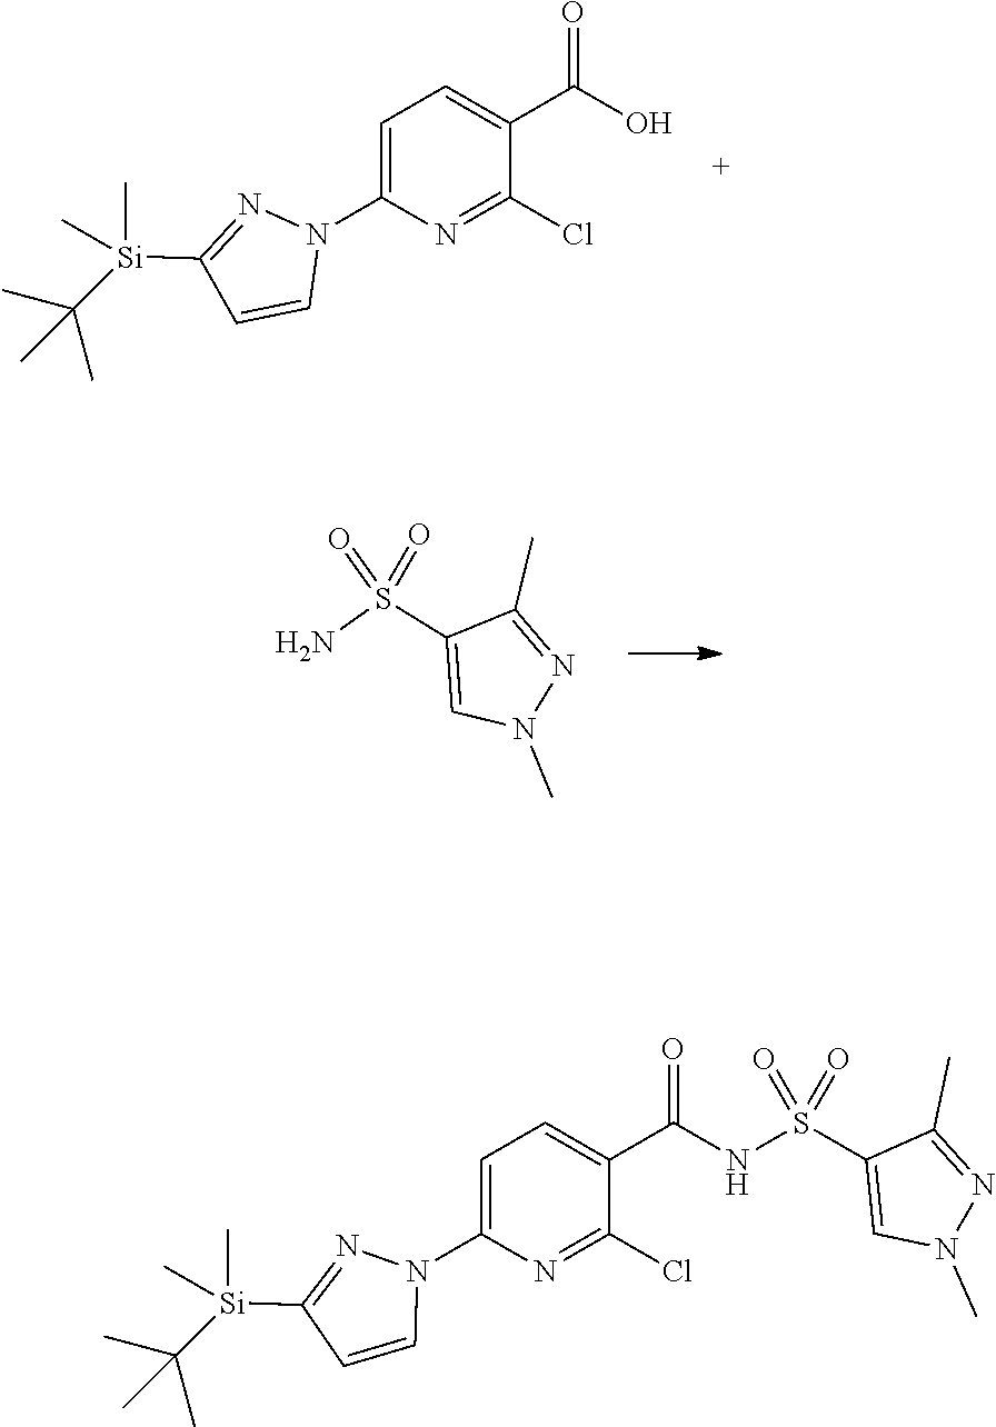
O=S(=O)(N)C1=CN(C)N=C1C.C1=C(N2C=CC([Si](C)(C)C(C)(C)C)=N2)N=C(Cl)C(C(O)=O)=C1.C1=C(N2C=CC([Si](C)(C)C(C)(C)C)=N2)N=C(Cl)C(C(NS(C2=CN(C)N=C2C)(=O)=O)=O)=C1
